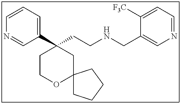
C1(C2(CCNCC3=CN=CC=C3[F3C])CCOC3(C2)CCCC3)=CC=CN=C1
